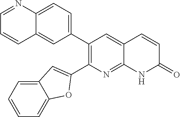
C12=CC=C(C3=C(C4=CC5=CC=CC=C5O4)N=C4C(=C3)C=CC(=O)N4)C=C1C=CC=N2
